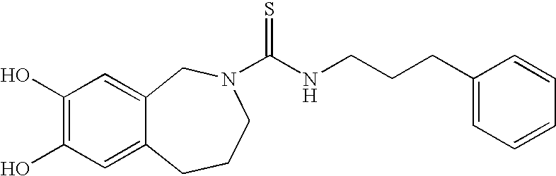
C1(O)=C(O)C=C2C(=C1)CN(C(NCCCC1=CC=CC=C1)=S)CCC2
